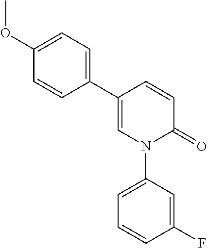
C1=CC(C2=CC=C(OC)C=C2)=CN(C2=CC=CC(F)=C2)C1=O
